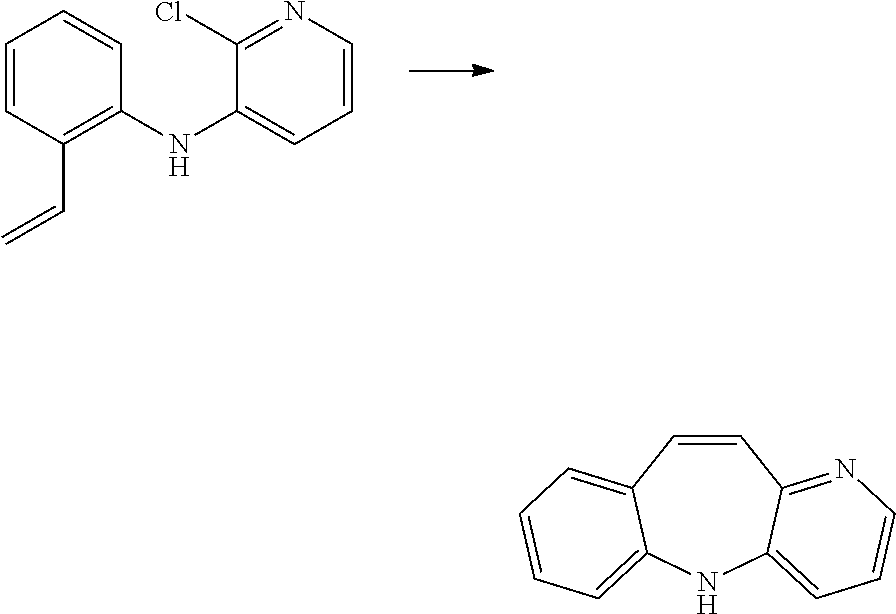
C1=CN=C(Cl)C(NC2=C(C=C)C=CC=C2)=C1.C1=CC2=CC=CC=C2NC2=CC=CN=C12
